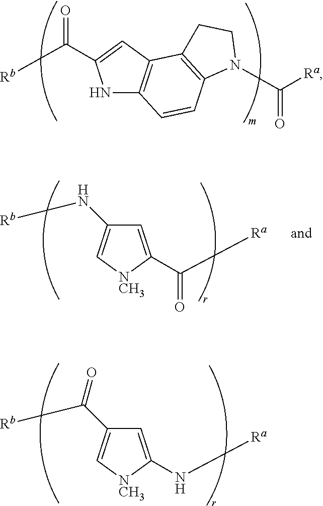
N1C2=C(C=C1C([Rb])=O)C1=C(C=C2)N(C([Ra])=O)CC1.C1=C(N[Ra])[NCH3]C=C1C([Rb])=O.C1=C(C([Ra])=O)[NCH3]C=C1N[Rb]
